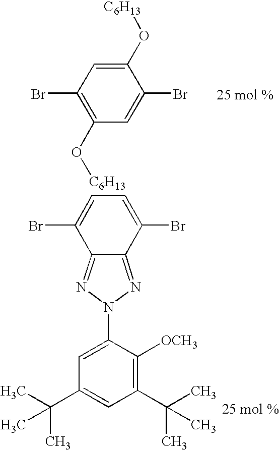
C12=NN(C3=CC(C(C)(C)C)=CC(C(C)(C)C)=C3[OCH3])N=C1C(Br)=CC=C2Br.C1(O[C6H13])=C(Br)C=C(O[C6H13])C(Br)=C1
